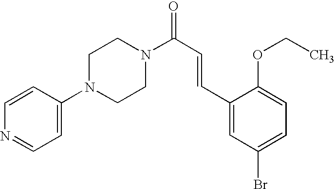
C1(N2CCN(C(C=CC3=CC(Br)=CC=C3OCC)=O)CC2)=CC=NC=C1
